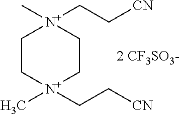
C1C[N+](CC[CN])(C)CC[N+]1(C)CC[CN].[2 CF3SO3-]
